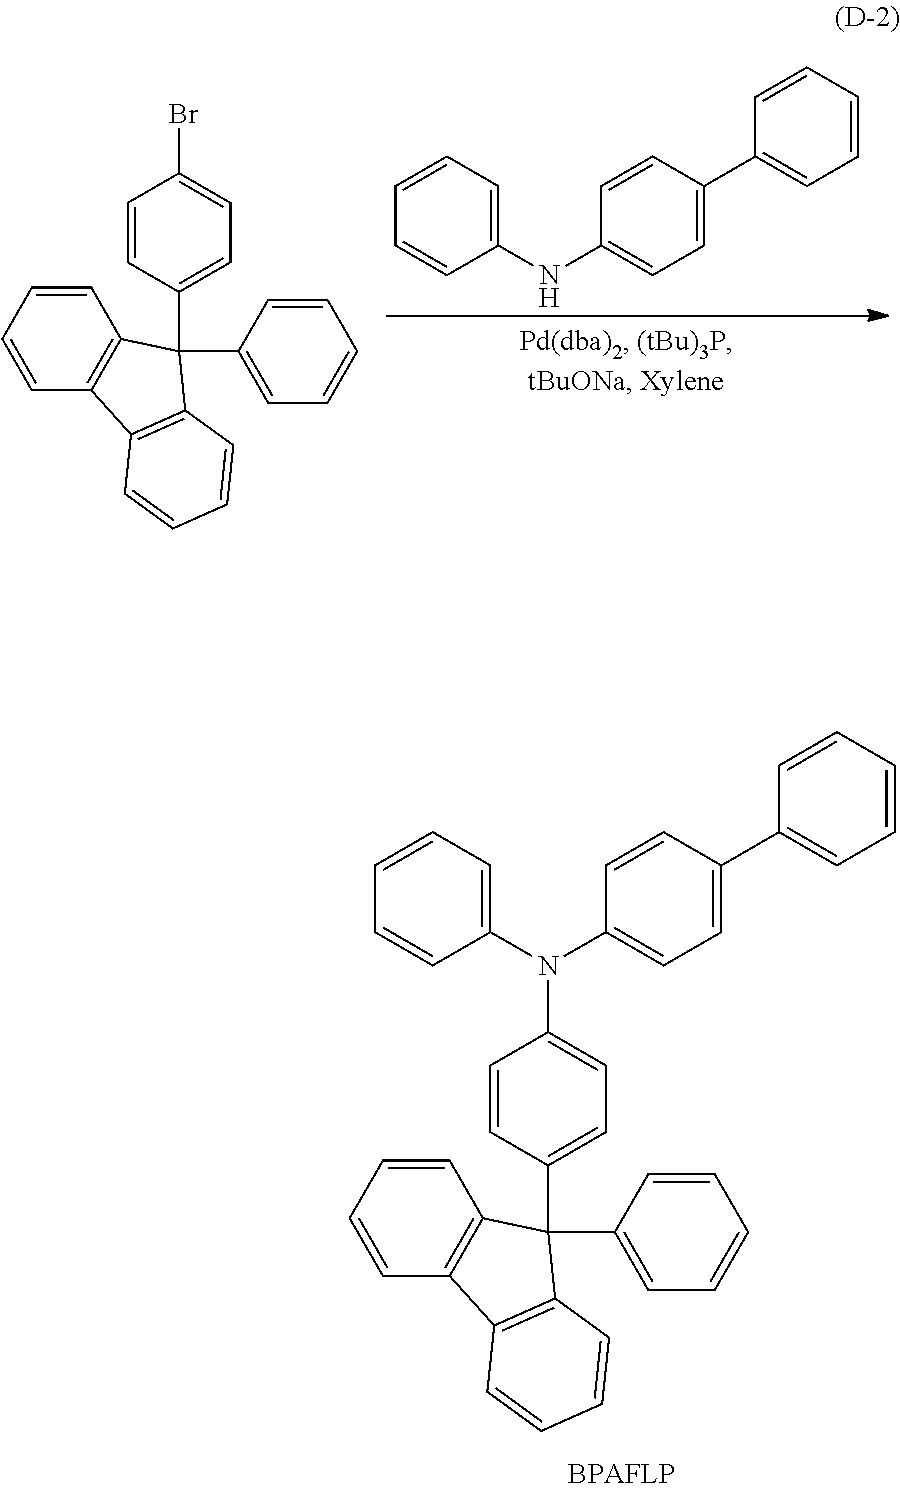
C1=CC(NC2=CC=C(C3=CC=CC=C3)C=C2)=CC=C1.C1=CC(C2(C3=CC=CC=C3)C3=C(C=CC=C3)C3=C2C=CC=C3)=CC=C1Br.C1=CC(C2(C3=CC=CC=C3)C3=C(C=CC=C3)C3=C2C=CC=C3)=CC=C1N(C1=CC=CC=C1)C1=CC=C(C2=CC=CC=C2)C=C1
